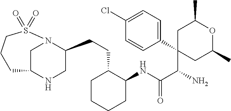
C(C(C1(C2=CC=C(Cl)C=C2)CC(C)OC(C)C1)N)(=O)NC1CCCCC1CCC1CNC2CN1S(=O)(=O)CCC2
